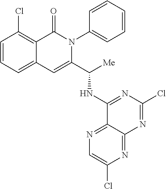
C12=CC=CC(Cl)=C1C(=O)N(C1=CC=CC=C1)C(C(NC1=NC(Cl)=NC3=NC(Cl)=CN=C13)[Me])=C2
